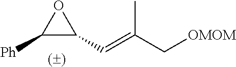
C1([Ph])C(C=C(C[OMOM])C)O1
